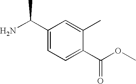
C1(C(N)C)=CC=C(C(OC)=O)C(C)=C1
